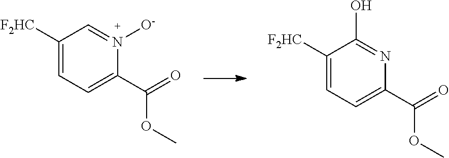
C1(C(=O)OC)=CC=C([F2HC])C=N1[O-].C1(C(=O)OC)=CC=C([F2HC])C(O)=N1
